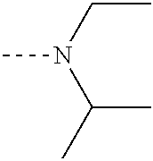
CN(CC)C(C)C
